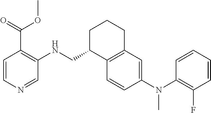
C(C1CCCC2=C1C=CC(N(C1=C(F)C=CC=C1)C)=C2)NC1=C(C(=O)OC)C=CN=C1
